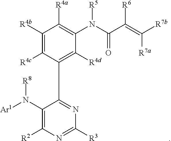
C1(N([Ar1])[R8])=C([R2])N=C([R3])N=C1C1=C([R4d])C(N(C(C(=C([R7b])[R7a])[R6])=O)[R5])=C([R4a])C([R4b])=C1[R4c]
